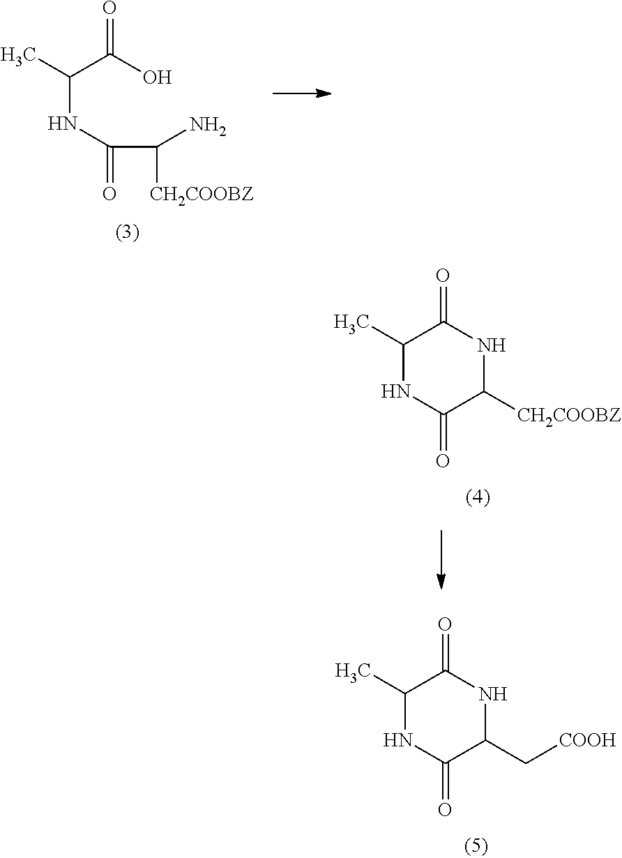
C1(C)NC(=O)C(C[COOH])NC1=O.C(C(O)=O)(C)NC(C(N)[CH2COOBZ])=O.C1(C)NC(=O)C([CH2COOBZ])NC1=O
